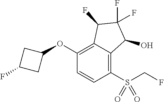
C1(OC2CC(F)C2)=C2C(=C(S(=O)(CF)=O)C=C1)C(O)C(F)(F)C2F
